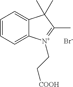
C1=CC=C2C(=C1)C(C)(C)C(C)=[N+]2CC[COOH].[Br-]
